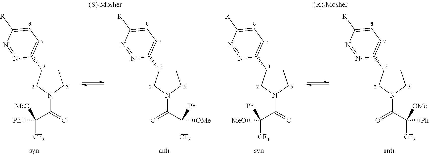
C1C(C2=CC=C([R])N=N2)CN(C(=O)C([Ph])([MeO])[CF3])C1.C1C(C2=CC=C([R])N=N2)CN(C(C([OMe])([Ph])[CF3])=O)C1.C1C(C2=CC=C([R])N=N2)CN(C(=O)C([MeO])([Ph])[CF3])C1.C1C(C2=CC=C([R])N=N2)CN(C(C([Ph])([OMe])[CF3])=O)C1
